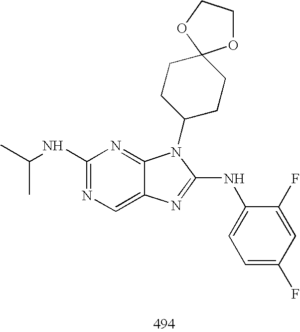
C1(NC(C)C)=NC=C2C(=N1)N(C1CCC3(CC1)OCCO3)C(NC1=CC=C(F)C=C1F)=N2
